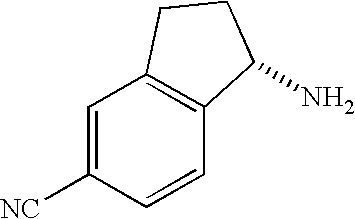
[NC]C1=CC2=C(C=C1)C(N)CC2
